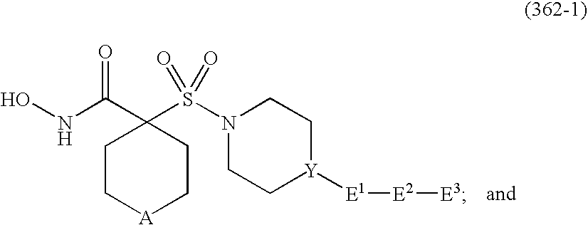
ONC(C1(S(N2CC[Y]([E1][E2][E3])CC2)(=O)=O)CC[A]CC1)=O
